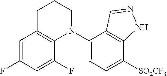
C1=C(F)C=C(F)C2=C1CCCN2C1=CC=C([SO2CF3])C2=C1C=NN2
